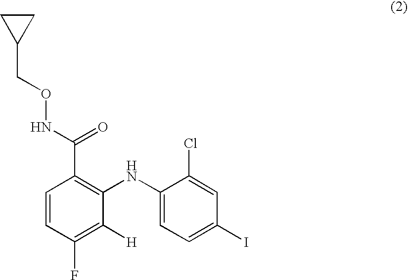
C1CC1CONC(C1=C(NC2=CC=C(I)C=C2Cl)C([H])=C(F)C=C1)=O
